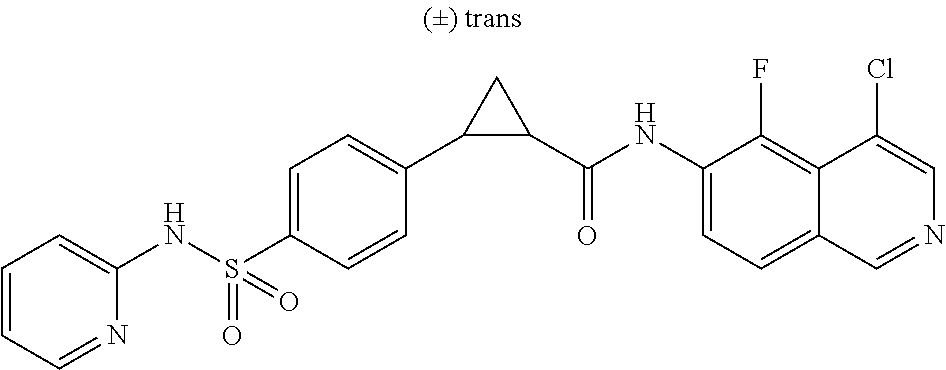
N(S(C1=CC=C(C2C(C(NC3=CC=C4C(=C3F)C(Cl)=CN=C4)=O)C2)C=C1)(=O)=O)C1=CC=CC=N1
